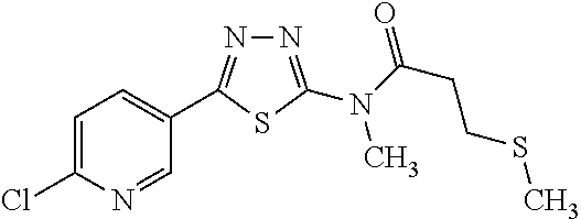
N1=C(N(C(CCSC)=O)C)SC(C2=CC=C(Cl)N=C2)=N1
